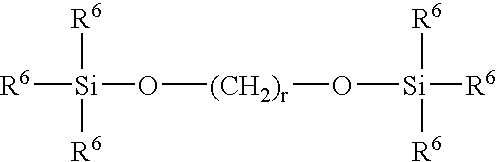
[R6][Si](O[(CH2)r]O[Si]([R6])([R6])[R6])([R6])[R6]
